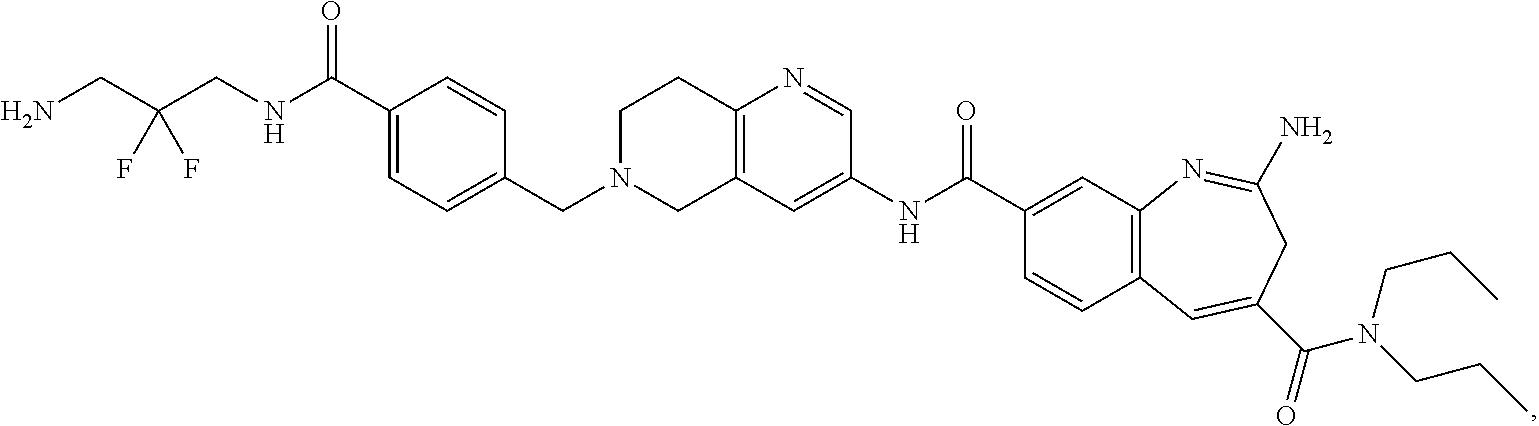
C1=C(NC(C2=CC3=C(C=C2)C=C(C(=O)N(CCC)CCC)CC(N)=N3)=O)C=NC2=C1CN(CC1=CC=C(C(=O)NCC(F)(CN)F)C=C1)CC2
